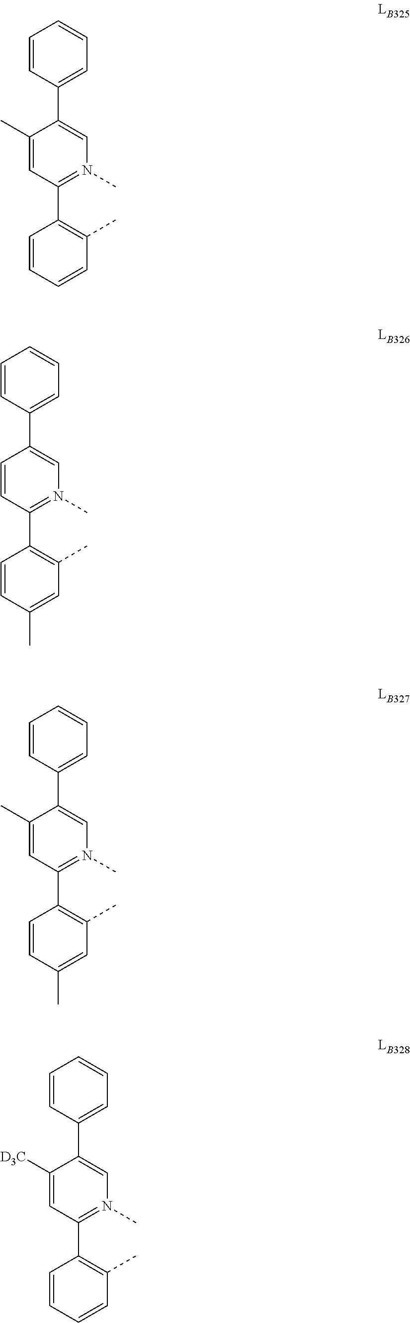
C1=CC(C2=CN(C)=C(C3=C(C)C=CC=C3)C=C2C)=CC=C1.C1=CC(C2=CN(C)=C(C3=C(C)C=C(C)C=C3)C=C2)=CC=C1.C1=CC(C2=CN(C)=C(C3=C(C)C=C(C)C=C3)C=C2C)=CC=C1.C1=CC(C2=CN(C)=C(C3=C(C)C=CC=C3)C=C2[D3C])=CC=C1
